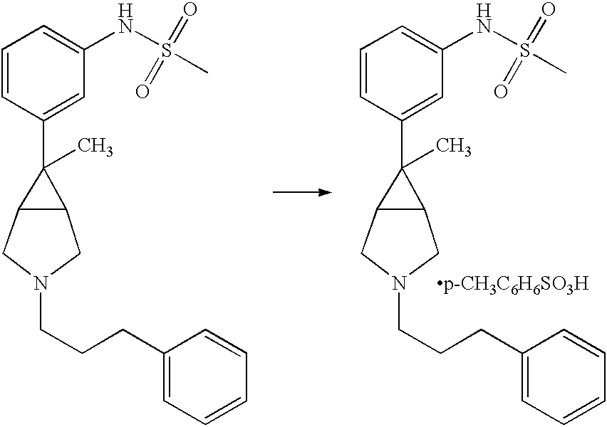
C1=CC(C2(C)C3C2CN(CCCC2=CC=CC=C2)C3)=CC(NS(C)(=O)=O)=C1.[p-CH3C6H6SO3H].C1=CC(C2(C)C3C2CN(CCCC2=CC=CC=C2)C3)=CC(NS(C)(=O)=O)=C1
